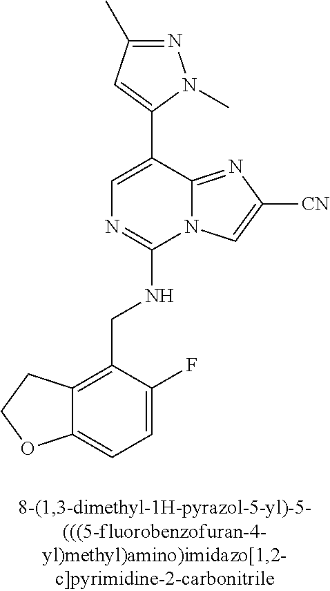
C12=CC=C(F)C(CNC3=NC=C(C4=CC(C)=NN4C)C4=NC([CN])=CN34)=C1CCO2
